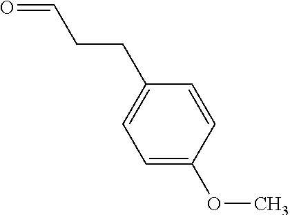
C1=CC(OC)=CC=C1CCC=O
